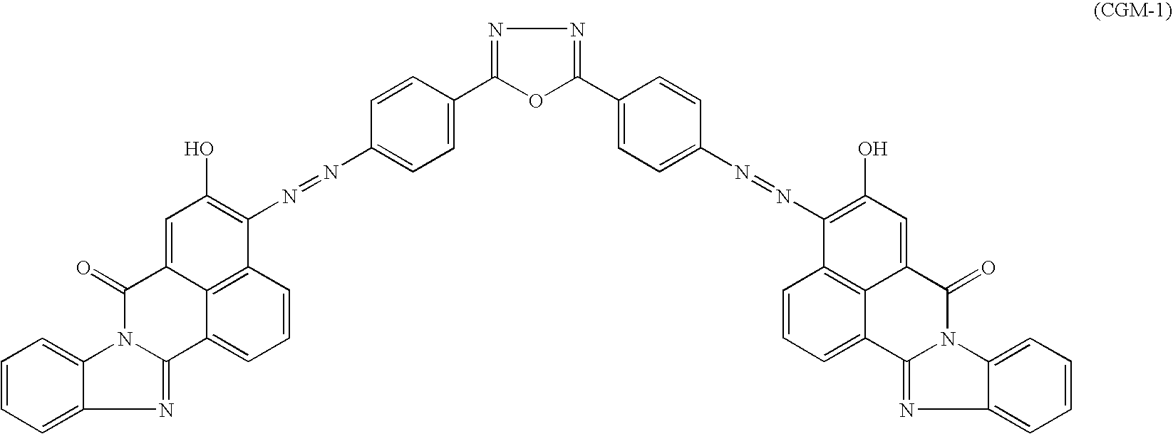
C1=CC=C2C(=C1)N1C(=N2)C2=CC=CC3=C2C(=CC(O)=C3N=NC2=CC=C(C3=NN=C(C4=CC=C(N=NC5=C(O)C=C6C7=C5C=CC=C7C5=NC7=CC=CC=C7N5C6=O)C=C4)O3)C=C2)C1=O
